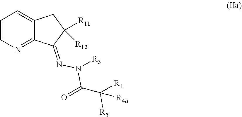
C1=CN=C2C(=C1)CC([R12])([R11])C2=NN([R3])C(=O)C([R4])([R5])[R4a]
